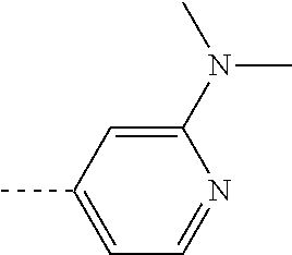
C1(N(C)C)=CC(C)=CC=N1
